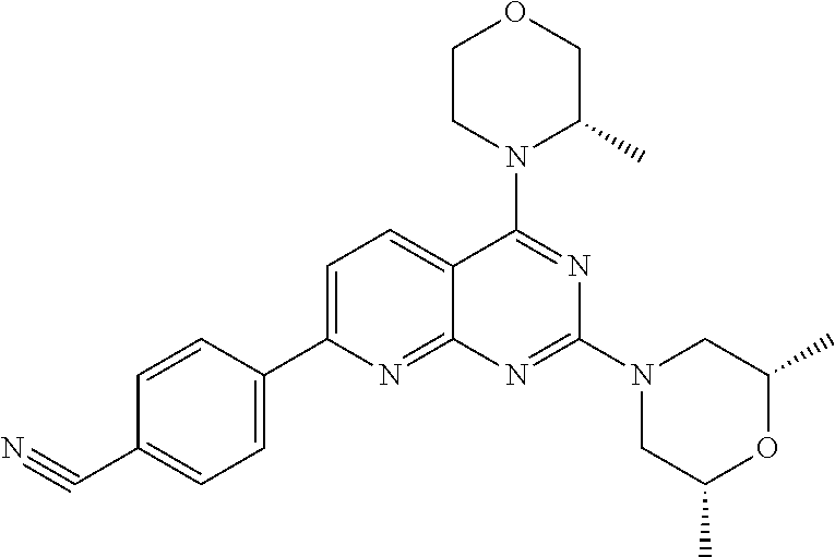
C1=C(C2=CC=C(C#N)C=C2)N=C2C(=C1)C(N1C(C)COCC1)=NC(N1CC(C)OC(C)C1)=N2
